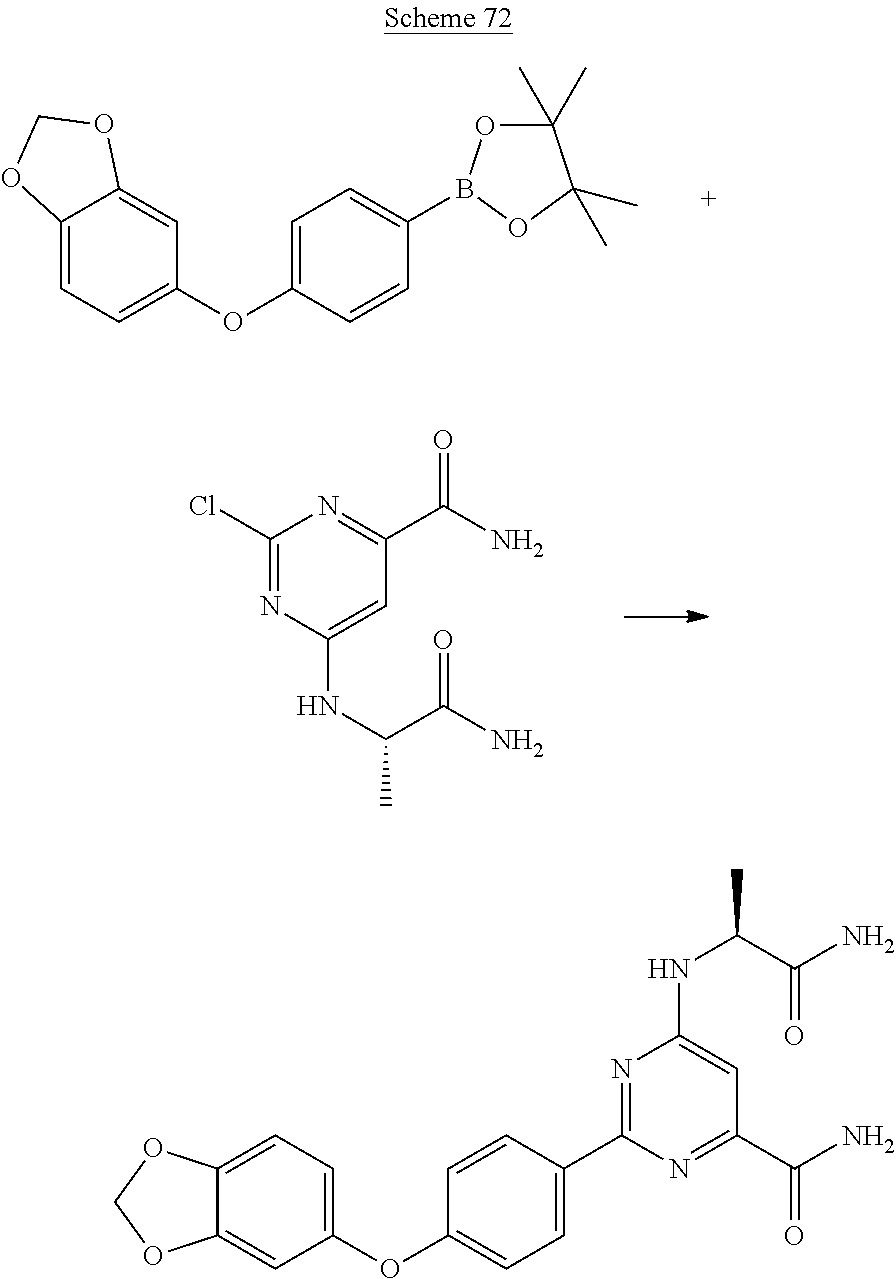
C12=CC=C(OC3=CC=C(B4OC(C)(C)C(C)(C)O4)C=C3)C=C1OCO2.C1(Cl)=NC(NC(C)C(N)=O)=CC(C(N)=O)=N1.C12=CC=C(OC3=CC=C(C4=NC(NC(C)C(N)=O)=CC(C(N)=O)=N4)C=C3)C=C1OCO2
